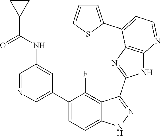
C1=NC=C(C2=CC=C3C(=C2F)C(C2=NC4=C(N2)N=CC=C4C2=CC=CS2)=NN3)C=C1NC(C1CC1)=O
